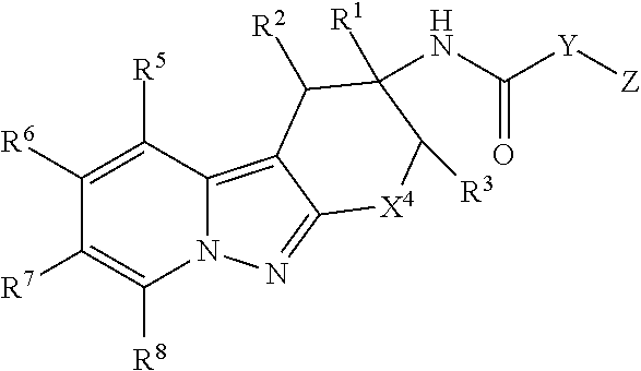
C1([R6])=C([R5])C2=C3C(=NN2C([R8])=C1[R7])[X4]C([R3])C([R1])(NC([Y][Z])=O)C3[R2]
